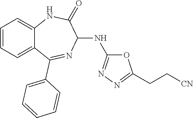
C1(NC2=NN=C(CC[CN])O2)C(=O)NC2=CC=CC=C2C(C2=CC=CC=C2)=N1
